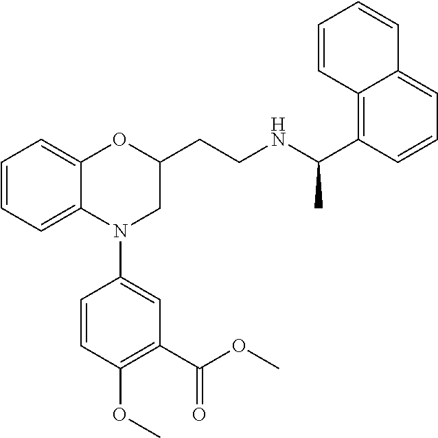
C1=CC=C2C(=C1)OC(CCNC(C1=C3C(=CC=C1)C=CC=C3)C)CN2C1=CC(C(OC)=O)=C(OC)C=C1
